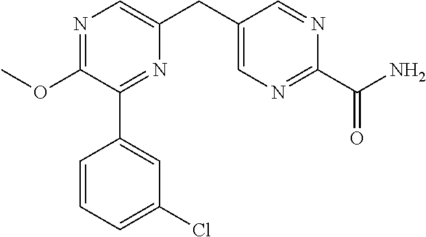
N1=C(OC)C(C2=CC(Cl)=CC=C2)=NC(CC2=CN=C(C(N)=O)N=C2)=C1
